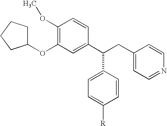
C1=C(C(C2=CC(OC3CCCC3)=C(OC)C=C2)CC2=CC=NC=C2)C=CC([R])=C1
